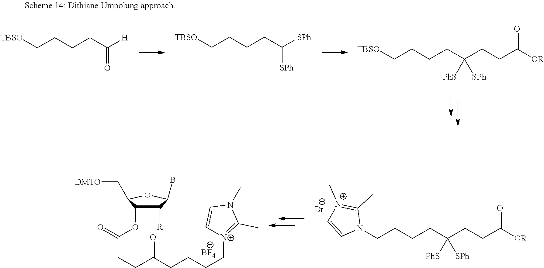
C(CCCC([H])=O)[TBSO].[TBSO]CCCCC([SPh])[SPh].[TBSO]CCCCC(CCC([OR])=O)([SPh])[PhS].N1(CCCCC(CCC([OR])=O)([SPh])[PhS])C(C)=[N+](C)C=C1.[Br-].C(CC(CCCC[N+]1=C(C)N(C)C=C1)=O)C(=O)OC1C([R])C(B)OC1C[DMTO].[BF4]
